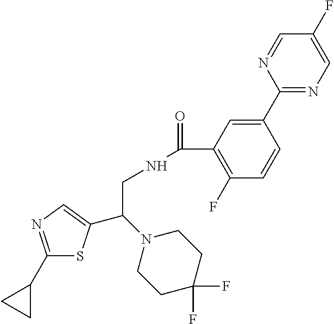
C1(C2CC2)=NC=C(C(N2CCC(F)(F)CC2)CNC(=O)C2=C(F)C=CC(C3=NC=C(F)C=N3)=C2)S1
